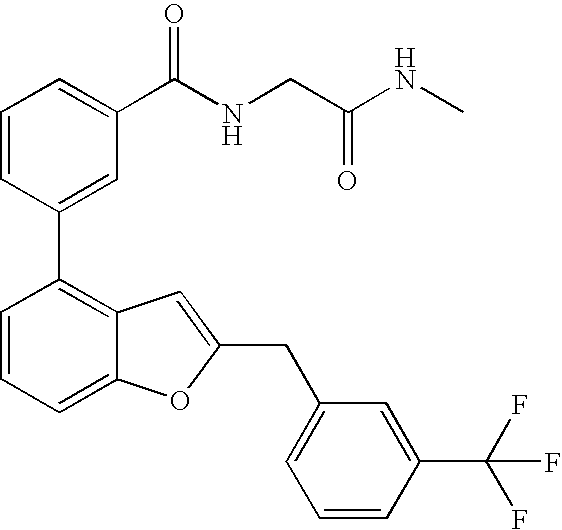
C1=CC(C2=C3C(=CC=C2)OC(CC2=CC=CC(C(F)(F)F)=C2)=C3)=CC(C(NCC(NC)=O)=O)=C1
